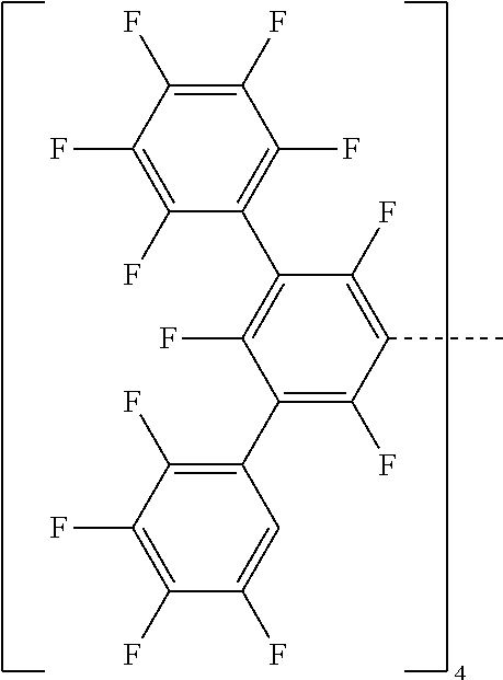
C1(F)=C(C2=C(F)C(F)=C(F)C(F)=C2F)C(F)=C(C)C(F)=C1C1=C(F)C(F)=C(F)C(F)=C1
